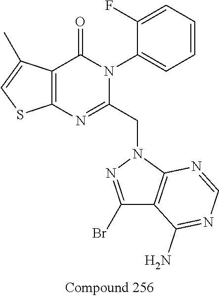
C12=C(C(=O)N(C3=CC=CC=C3F)C(CN3N=C(Br)C4=C3N=CN=C4N)=N1)C(C)=CS2
